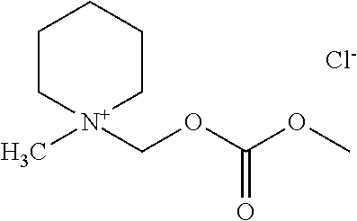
C1C[N+](COC(OC)=O)(C)CCC1.[Cl-]
